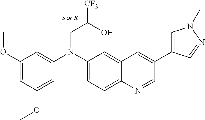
C1(N(C2=CC(OC)=CC(OC)=C2)CC([CF3])O)=CC=C2C(=C1)C=C(C1=CN(C)N=C1)C=N2
